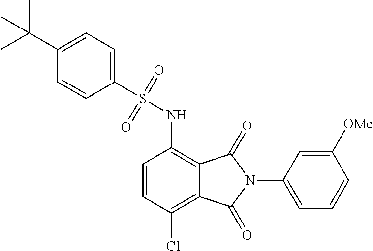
C1=CC(Cl)=C2C(=C1NS(=O)(=O)C1=CC=C(C(C)(C)C)C=C1)C(=O)N(C1=CC=CC([OMe])=C1)C2=O
